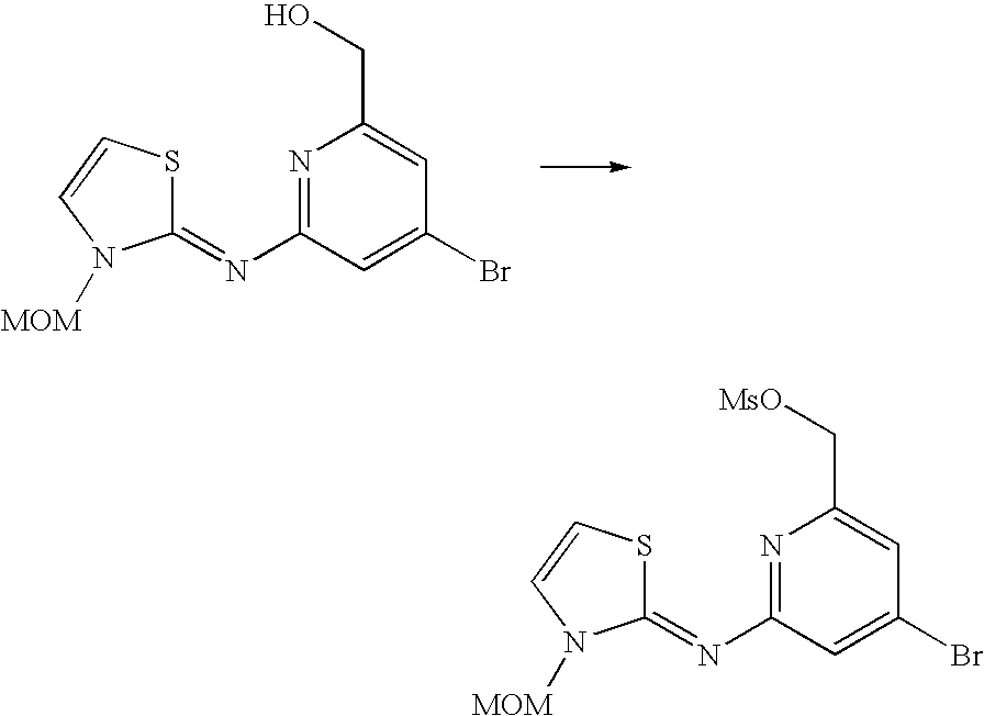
N1=C(N=C2SC=CN2[MOM])C=C(Br)C=C1CO.N1=C(N=C2SC=CN2[MOM])C=C(Br)C=C1C[MsO]
